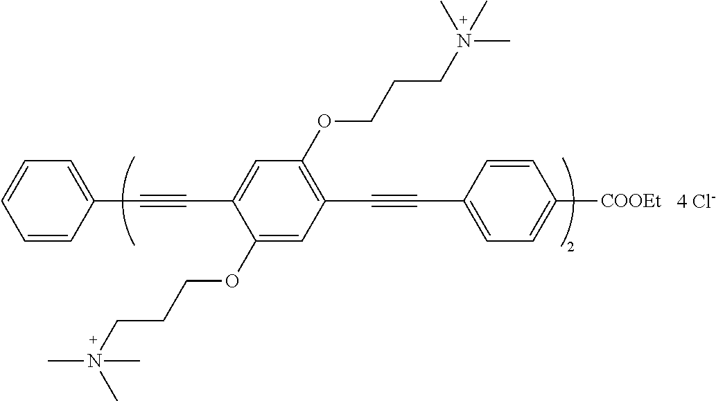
C1=CC=CC(C#CC2=CC(OCCCN(C)(C)C)=C(C#CC3=CC=C([COOEt])C=C3)C=C2OCCCN(C)(C)C)=C1.[4 Cl-]
